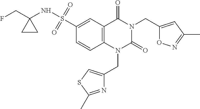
C1(S(=O)(=O)NC2(CF)CC2)=CC2=C(C=C1)N(CC1=CSC(C)=N1)C(=O)N(CC1=CC(C)=NO1)C2=O
